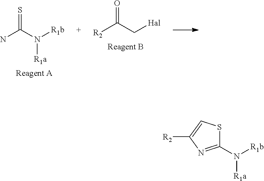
S=C(N([R1b])[R1a])N.[R2]C(C[Hal])=O.[R2]C1=CSC(N([R1b])[R1a])=N1
